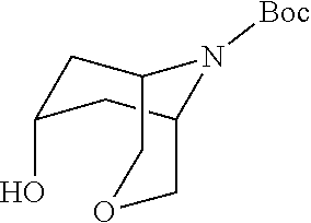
C1C(O)CC2N([Boc])C1COC2
